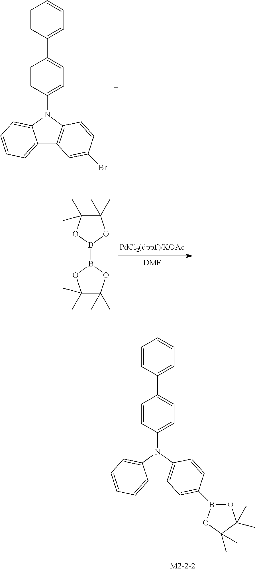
C12=CC=CC=C1N(C1=CC=C(C3=CC=CC=C3)C=C1)C1=C2C=C(Br)C=C1.[DMF].B1(B2OC(C)(C)C(C)(C)O2)OC(C)(C)C(C)(C)O1.C12=CC=CC=C1N(C1=CC=C(C3=CC=CC=C3)C=C1)C1=C2C=C(B2OC(C)(C)C(C)(C)O2)C=C1
